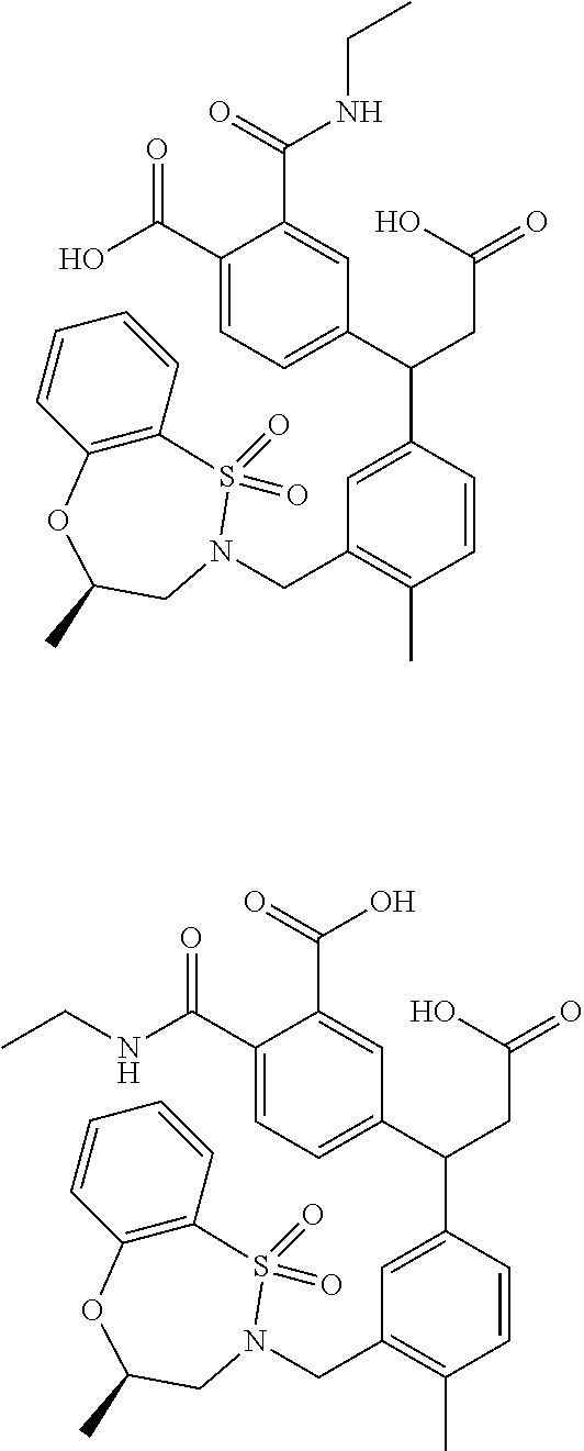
C1=C(C(NCC)=O)C(C(=O)O)=CC=C1C(CC(O)=O)C1=CC(CN2CC(C)OC3=C(C=CC=C3)S2(=O)=O)=C(C)C=C1.C1=C(C(O)=O)C(C(=O)NCC)=CC=C1C(CC(O)=O)C1=CC(CN2CC(C)OC3=C(C=CC=C3)S2(=O)=O)=C(C)C=C1
